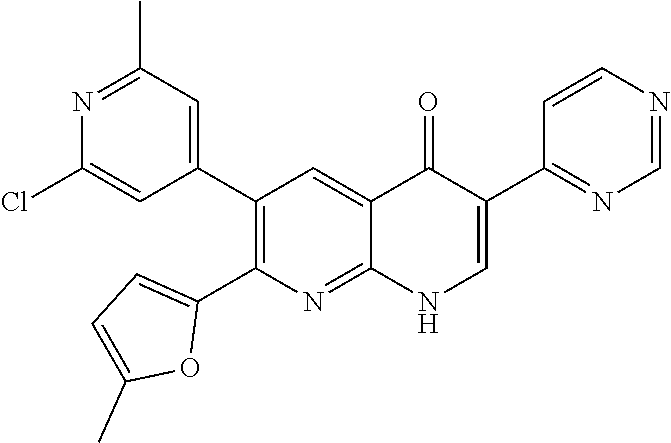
N1=C(C)C=C(C2=C(C3=CC=C(C)O3)N=C3C(=C2)C(=O)C(C2=NC=NC=C2)=CN3)C=C1Cl
